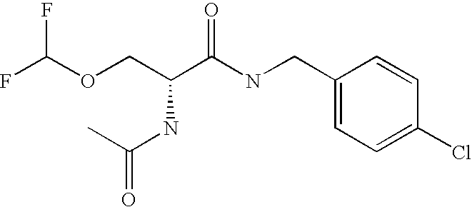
FC(F)OCC(C(=O)NCC1=CC=C(Cl)C=C1)NC(=O)C
